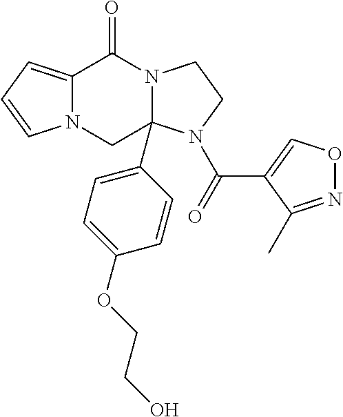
C12=CC=CN1CC1(C3=CC=C(OCCO)C=C3)N(C2=O)CCN1C(C1=CON=C1C)=O
